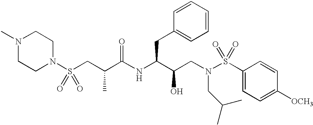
N1(S(CC(C(NC(C(CN(S(C2=CC=C([OCH3])C=C2)(=O)=O)CC(C)C)O)CC2=CC=CC=C2)=O)C)(=O)=O)CCN(C)CC1
